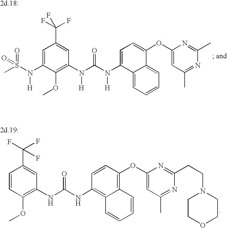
N(C(N(C1=CC=C(OC2=CC(C)=NC(C)=N2)C2=CC=CC=C12)[H])=O)(C1=C(OC)C(N(S(C)(=O)=O)[H])=CC(C(F)(F)F)=C1)[H].N(C(NC1=C2C(=C(OC3=CC(C)=NC(CCN4CCOCC4)=N3)C=C1)C=CC=C2)=O)C1=C(OC)C=CC(C(F)(F)F)=C1
